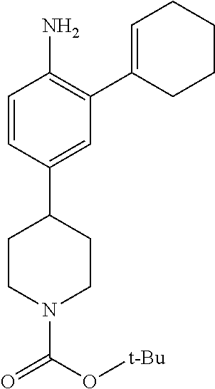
C1=CC(C2CCN(C(O[t-Bu])=O)CC2)=CC(C2=CCCCC2)=C1N
